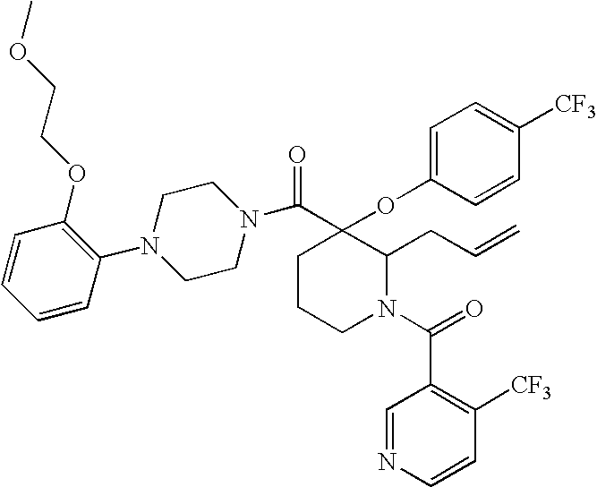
C1=CC(OCCOC)=C(N2CCN(C(C3(OC4=CC=C([CF3])C=C4)CCCN(C(=O)C4=C([CF3])C=CN=C4)C3CC=C)=O)CC2)C=C1
